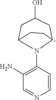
C1=NC=CC(N2C3CC(O)CC2CC3)=C1N
